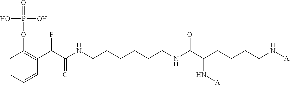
C(CCNC(C(CCCCN[A])N[A])=O)CCCNC(C(C1=C(OP(=O)(O)O)C=CC=C1)F)=O
